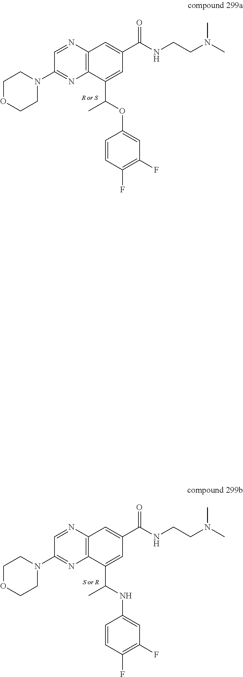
C1OCCN(C2=NC3=C(N=C2)C=C(C(=O)NCCN(C)C)C=C3C(OC2=CC(F)=C(F)C=C2)C)C1.C1OCCN(C2=NC3=C(N=C2)C=C(C(=O)NCCN(C)C)C=C3C(NC2=CC(F)=C(F)C=C2)C)C1
